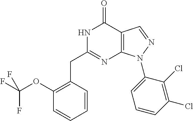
N1C(CC2=C(OC(F)(F)F)C=CC=C2)=NC2=C(C1=O)C=NN2C1=CC=CC(Cl)=C1Cl
